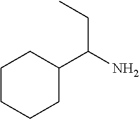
NC(CC)C1CCCCC1
